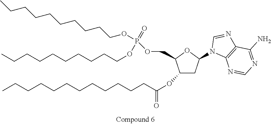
N1(C2CC(OC(=O)CCCCCCCCCCCC)C(COP(=O)(OCCCCCCCCCC)OCCCCCCCCCC)O2)C2=C(N=C1)C(N)=NC=N2
